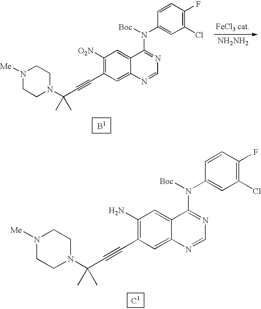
N1([Me])CCN(C(C#CC2=C([O2N])C=C3C(=C2)N=CN=C3N(C2=CC(Cl)=C(F)C=C2)[Boc])(C)C)CC1.[NH2NH2].[B1].N1([Me])CCN(C(C#CC2=C(N)C=C3C(=C2)N=CN=C3N(C2=CC(Cl)=C(F)C=C2)[Boc])(C)C)CC1.[C1]
